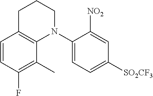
C1=CC(F)=C(C)C2=C1CCCN2C1=CC=C([SO2CF3])C=C1[NO2]
